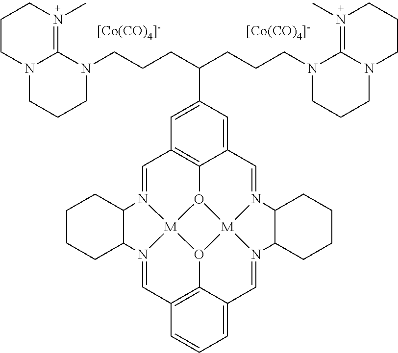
C1=N2[M]34O5C6=C1C=C(C(CCCN1CCCN7C1=N(C)CCC7)CCCN1C7=N(C)CCCN7CCC1)C=C6C=N1[M]56O3C3=C(C=N4C4CCCCC24)C=CC=C3C=N6C2CCCCC12.[[Co(CO)4]-].[[Co(CO)4]-]
